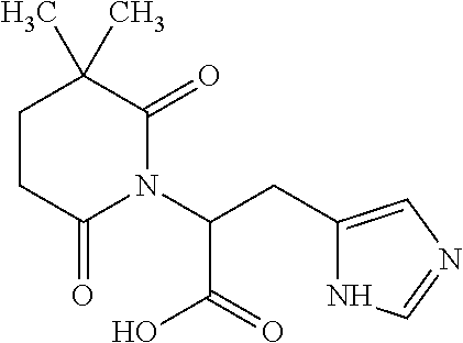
C1CC(=O)N(C(CC2=CN=CN2)C(=O)O)C(=O)C1(C)C
